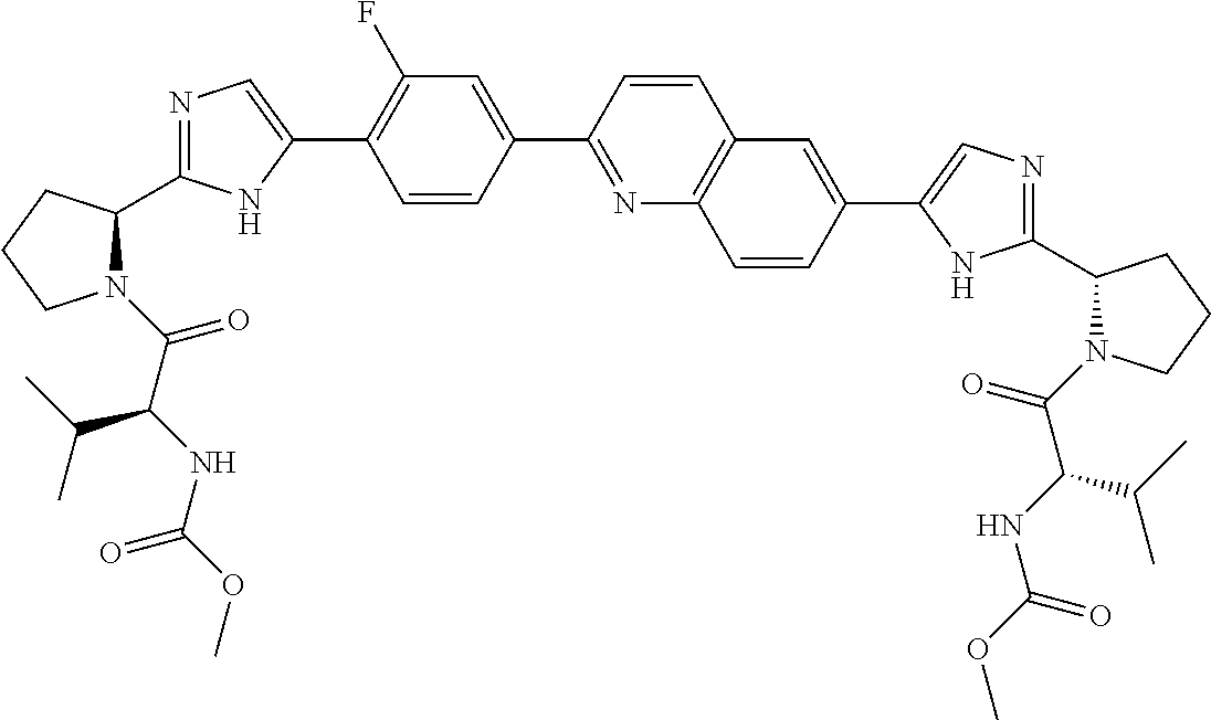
N1(C(=O)C(NC(OC)=O)C(C)C)C(C2=NC=C(C3=C(F)C=C(C4=NC5=C(C=C4)C=C(C4=CN=C(C6N(C(=O)C(NC(OC)=O)C(C)C)CCC6)N4)C=C5)C=C3)N2)CCC1
